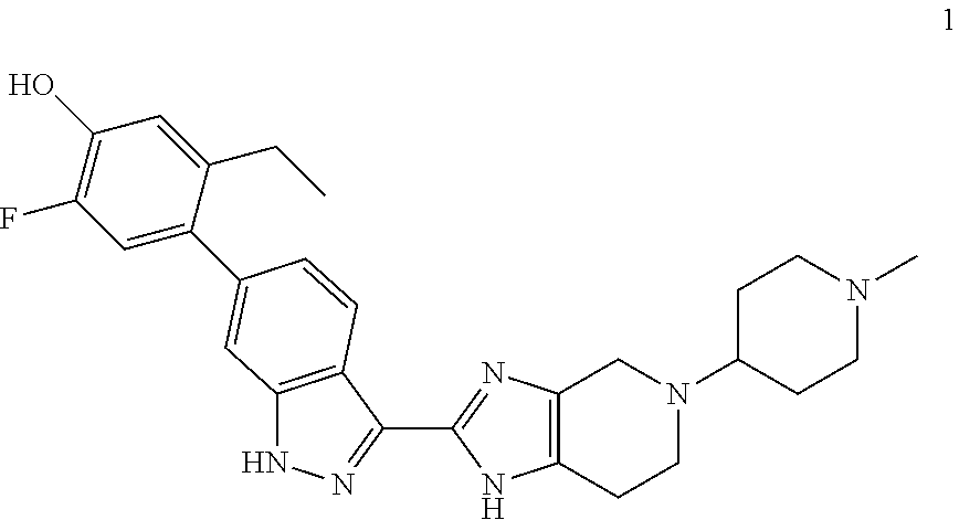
C1=C(C2=CC3=C(C(C4=NC5=C(N4)CCN(C4CCN(C)CC4)C5)=NN3)C=C2)C(CC)=CC(O)=C1F
